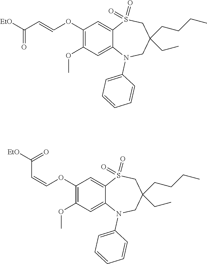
[EtO]C(C=COC1=C(OC)C=C2C(=C1)S(=O)(=O)CC(CCCC)(CC)CN2C1=CC=CC=C1)=O.C(OC1=C(OC)C=C2C(=C1)S(=O)(=O)CC(CCCC)(CC)CN2C1=CC=CC=C1)=CC([EtO])=O
